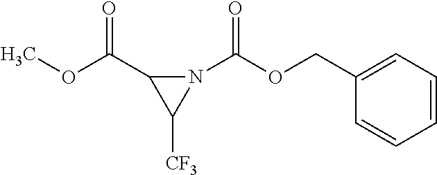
COC(C1C([CF3])N1C(OCC1=CC=CC=C1)=O)=O
